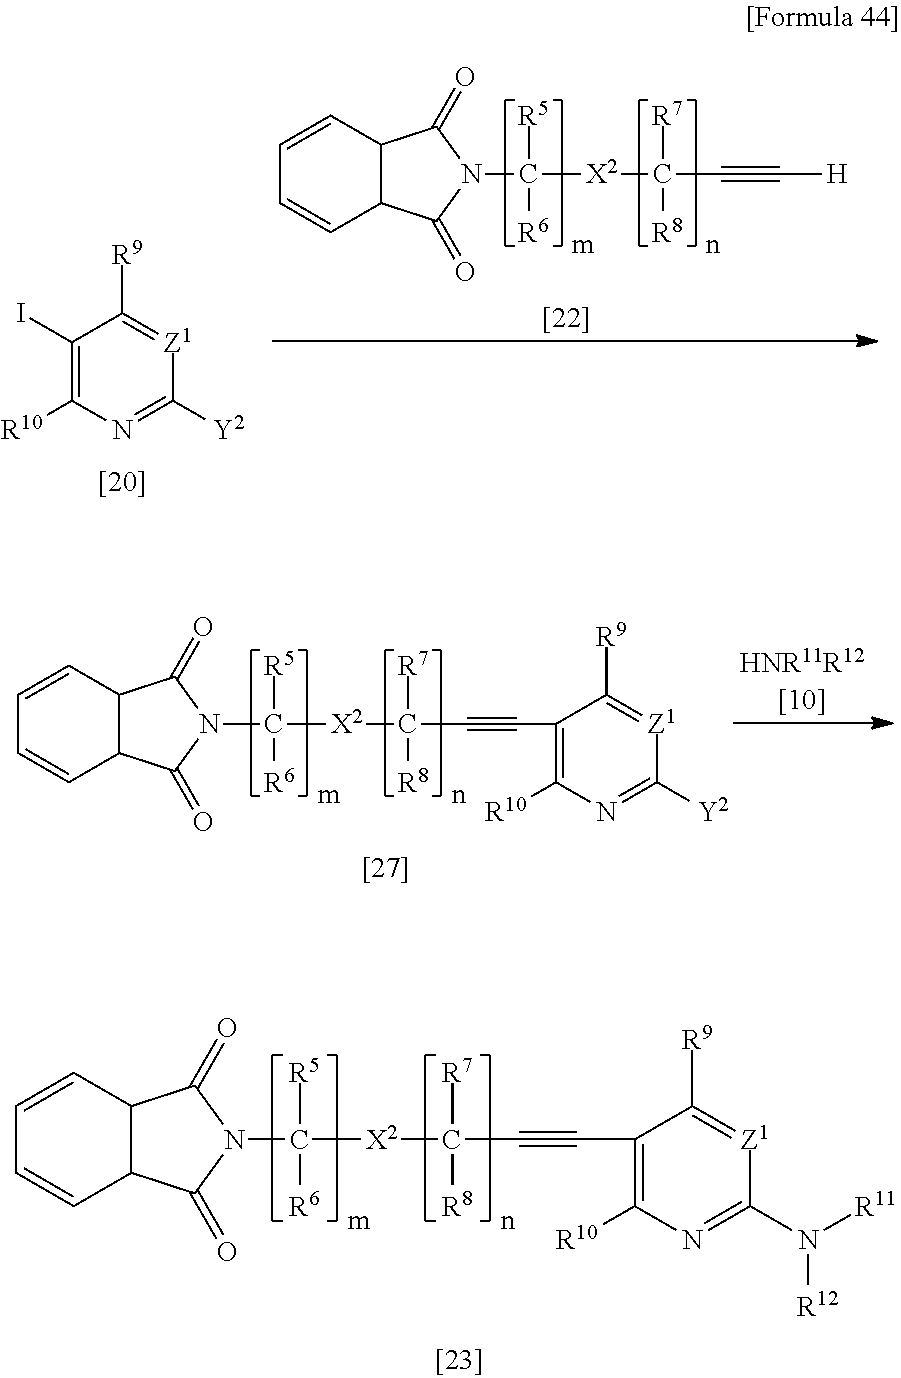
C1(I)=C([R10])N=C([Y2])[Z1]=C1[R9].C1=CC2C(C=C1)C(=O)N(C([X2]C(C#C[H])([R7])[R8])([R5])[R6])C2=O.C1=CC2C(C=C1)C(=O)N(C([X2]C(C#CC1=C([R10])N=C(N([R11])[R12])[Z1]=C1[R9])([R7])[R8])([R5])[R6])C2=O.[HNR11R12].C1=CC2C(C=C1)C(=O)N(C([X2]C(C#CC1=C([R10])N=C([Y2])[Z1]=C1[R9])([R7])[R8])([R5])[R6])C2=O
